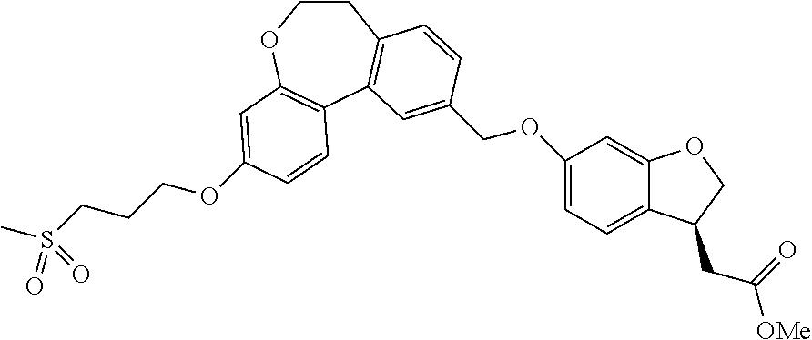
C1COC2=C(C3=C1C=CC(COC1=CC=C4C(=C1)OCC4CC([OMe])=O)=C3)C=CC(OCCCS(C)(=O)=O)=C2
